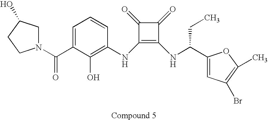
C1(NC2=C(O)C(C(=O)N3CC(O)CC3)=CC=C2)=C(NC(C2=CC(Br)=C(C)O2)CC)C(=O)C1=O
